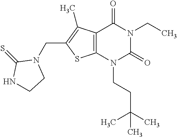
C12=C(N(CCC(C)(C)C)C(=O)N(CC)C1=O)SC(CN1C(=S)NCC1)=C2C
